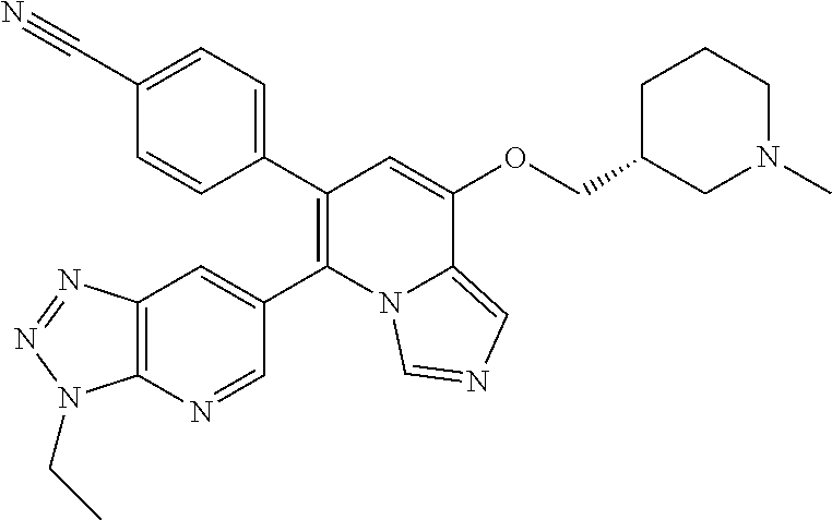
C12=C(N=CC(C3=C(C4=CC=C(C#N)C=C4)C=C(OCC4CN(C)CCC4)C4=CN=CN34)=C1)N(CC)N=N2
